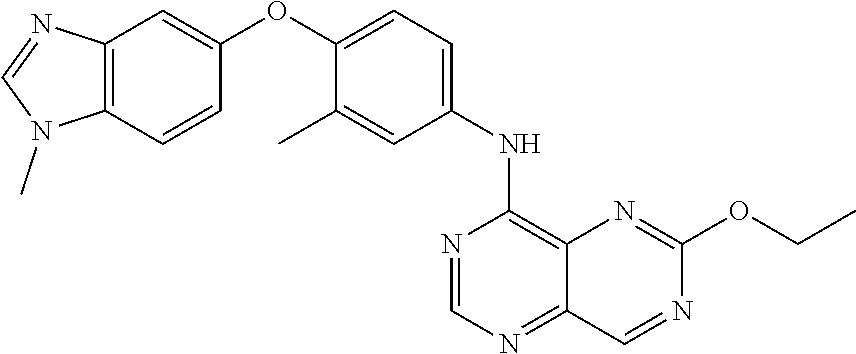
C12=C(C=CC(OC3=CC=C(NC4=C5C(=NC=N4)C=NC(OCC)=N5)C=C3C)=C1)N(C)C=N2
